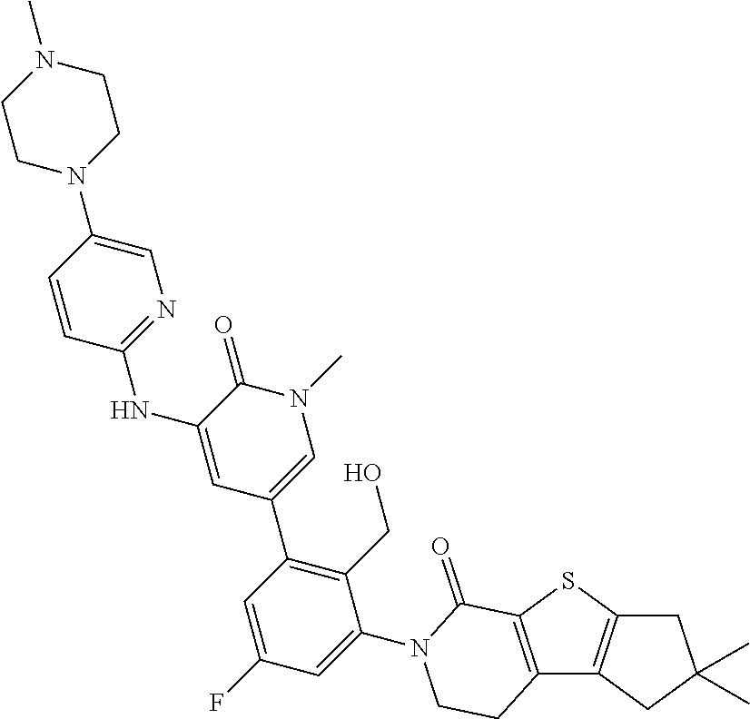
C1C2=C(CC1(C)C)C1=C(S2)C(=O)N(C2=CC(F)=CC(C3=CN(C)C(=O)C(NC4=NC=C(N5CCN(C)CC5)C=C4)=C3)=C2CO)CC1
